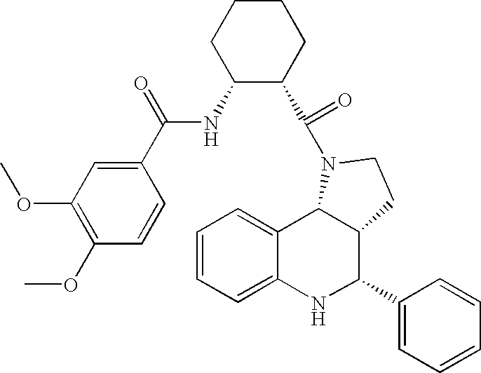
C1=CC=C2C(=C1)C1C(C(C3=CC=CC=C3)N2)CCN1C(=O)C1C(NC(C2=CC(OC)=C(OC)C=C2)=O)CCCC1
